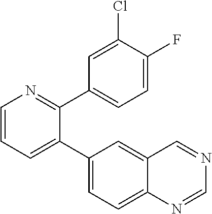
C1=CC=C(C2=CC=C3C(=C2)C=NC=N3)C(C2=CC=C(F)C(Cl)=C2)=N1
